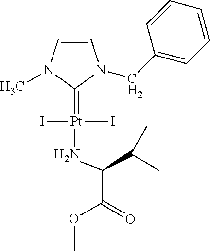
C1=CN(C)C(=[Pt](NC(C(=O)OC)C(C)C)(I)I)N1CC1=CC=CC=C1
